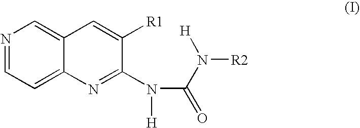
N1=CC=C2C(=C1)C=C([R1])C(N([H])C(N([H])[R2])=O)=N2
